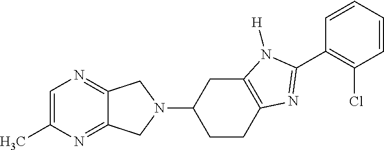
C1=C(C)N=C2C(=N1)CN(C1CCC3=C(C1)N([H])C(C1=C(Cl)C=CC=C1)=N3)C2
